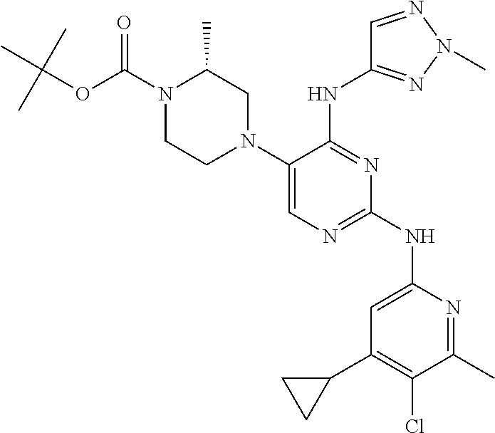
N1(C(OC(C)(C)C)=O)CCN(C2=CN=C(NC3=CC(C4CC4)=C(Cl)C(C)=N3)N=C2NC2=NN(C)N=C2)CC1C
